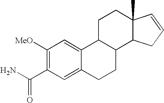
C1([MeO])=C(C(N)=O)C=C2C(=C1)C1C(CC2)C2C(C)(CC1)C=CC2
